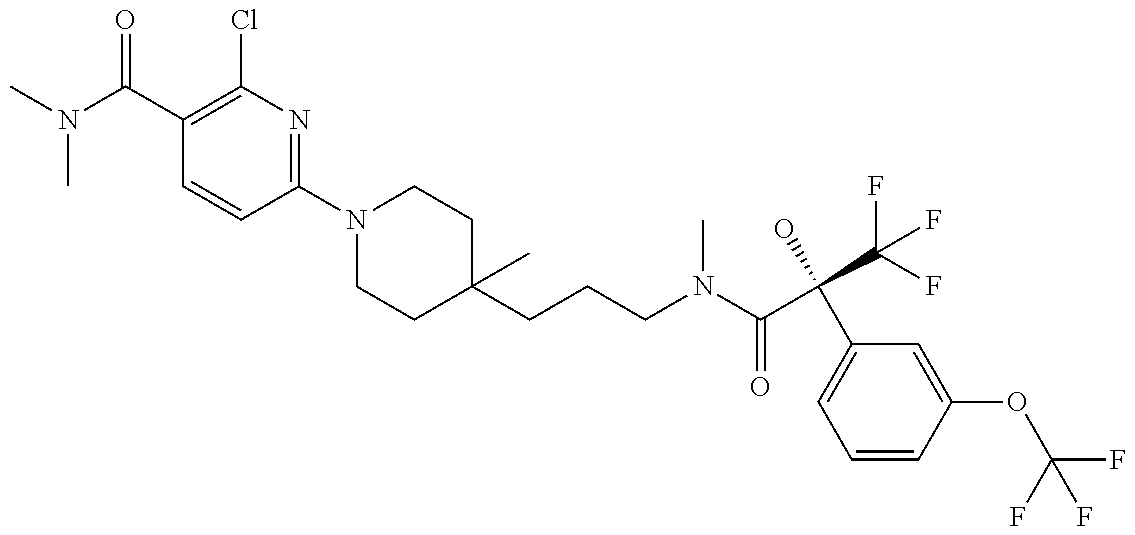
CN(C(C1=C(Cl)N=C(N2CCC(CCCN(C(C(C3=CC=CC(OC(F)(F)F)=C3)(O)C(F)(F)F)=O)C)(C)CC2)C=C1)=O)C
